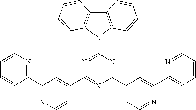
C1(C2=CC(C3=NC=CC=C3)=NC=C2)=NC(C2=CC=NC(C3=CC=CC=N3)=C2)=NC(N2C3=C(C4=C2C=CC=C4)C=CC=C3)=N1
